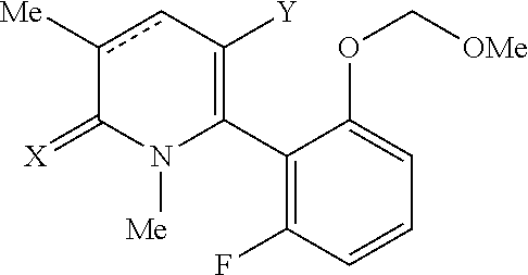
C1(C2=C([Y])cc([Me])C(=[X])N2[Me])=C(F)C=CC=C1OC[OMe]
